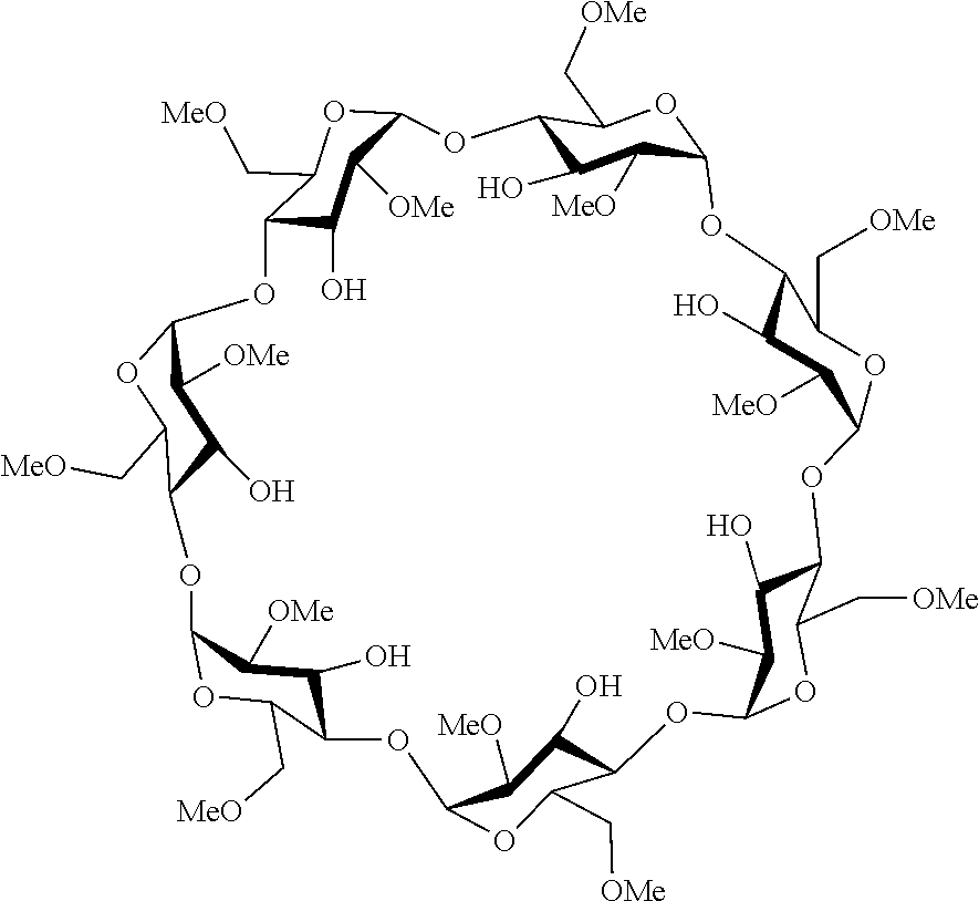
C12C(O)C([MeO])C(OC1C[OMe])OC1C(O)C([MeO])C(OC1C[OMe])OC1C(O)C([MeO])C(OC1C[OMe])OC1C(O)C([MeO])C(OC1C[OMe])OC1C(O)C([OMe])C(OC1C[MeO])OC1C(O)C([OMe])C(OC1C[MeO])OC1C(O)C([OMe])C(O2)OC1C[MeO]
